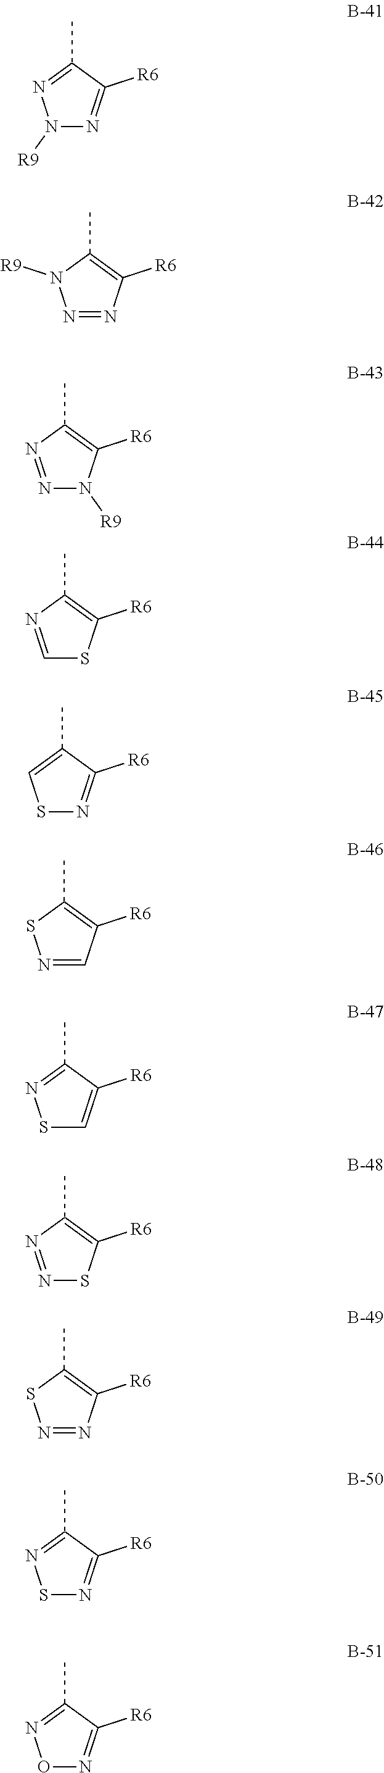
N1=NC([R6])=C(C)N1[R9].N1([R9])N=C([R6])C(C)=N1.N1=NC(C)=C([R6])N1[R9].C1=NC(C)=C([R6])S1.N1=CC([R6])=C(C)S1.S1N=C([R6])C(C)=C1.S1C=C([R6])C(C)=N1.N1=NC(C)=C([R6])S1.N1=NC([R6])=C(C)S1.S1N=C([R6])C(C)=N1.O1N=C([R6])C(C)=N1
